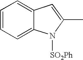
C1=CC=C2C(=C1)C=C(C)N2[SO2Ph]
